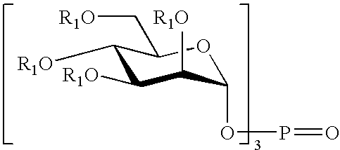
C1([R1O])C([R1O])C([R1O])C(OP=O)OC1C[R1O]
